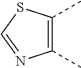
C1(C)=C(C)SC=N1
